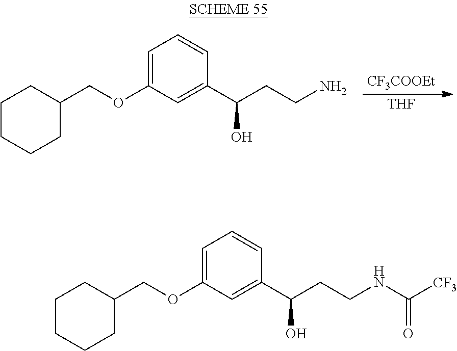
C1(COC2=CC=CC(C(CCN)O)=C2)CCCCC1.[THF].[CF3COOEt].C1(COC2=CC=CC(C(CCNC([CF3])=O)O)=C2)CCCCC1
